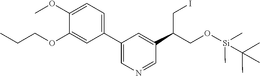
C1(OC)=CC=C(C2=CN=CC(C(CI)CO[Si](C)(C)C(C)(C)C)=C2)C=C1OCCC
